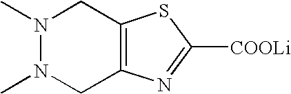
C12=C(N=C([COOLi])S1)CN(C)N(C)C2
